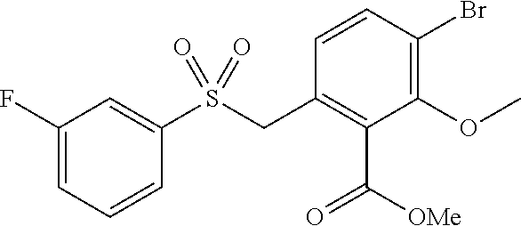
C1=CC(Br)=C(OC)C(C([OMe])=O)=C1CS(C1=CC(F)=CC=C1)(=O)=O
